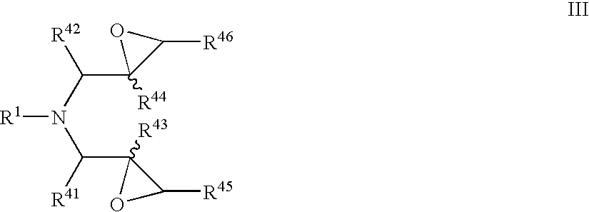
C1(C(N(C(C2([R43])OC2[R45])[R41])[R1])[R42])([R44])C([R46])O1
